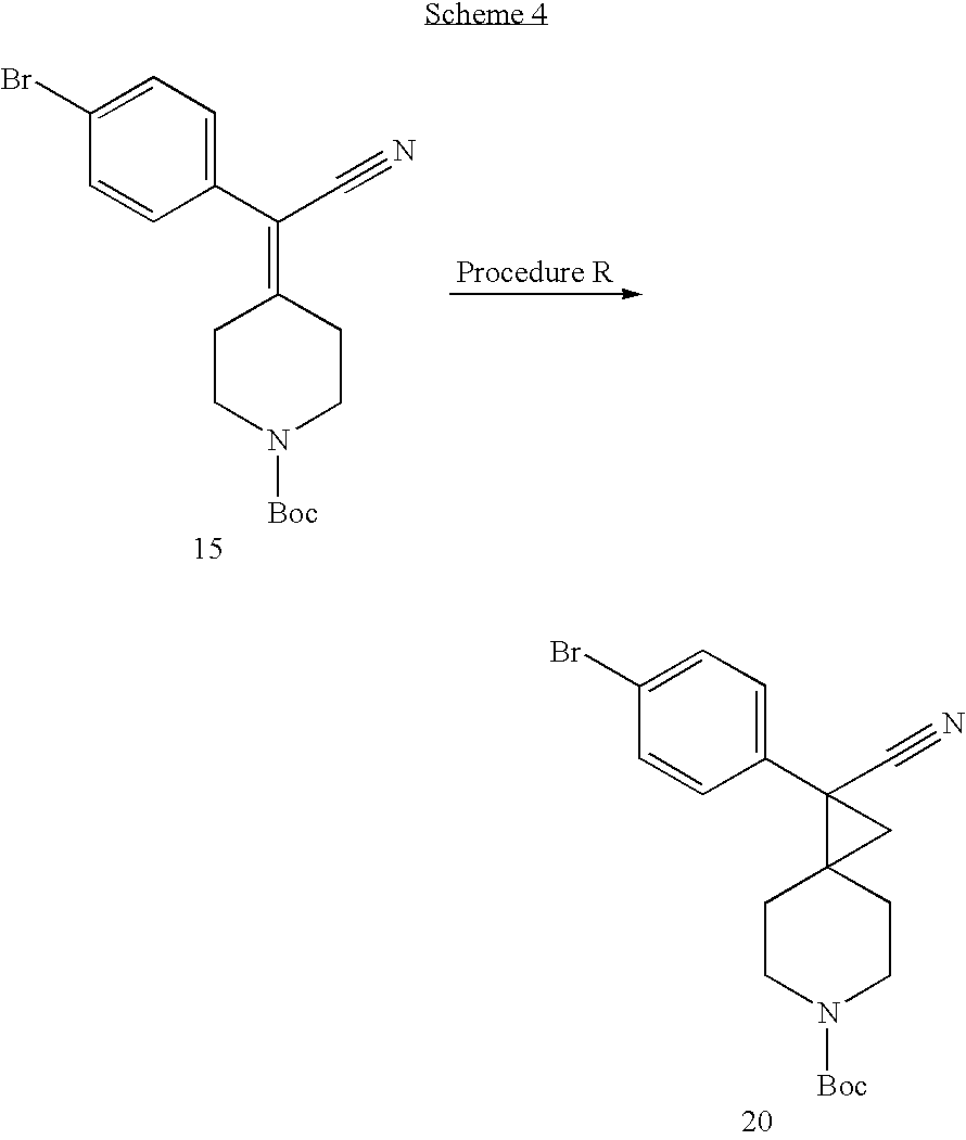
C1(Br)=CC=C(C(=C2CCN([Boc])CC2)C#N)C=C1.C1(Br)=CC=C(C2(C#N)C3(CCN([Boc])CC3)C2)C=C1
